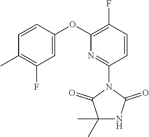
C1=CC(OC2=C(F)C=CC(N3C(=O)C(C)(C)NC3=O)=N2)=CC(F)=C1C
